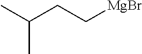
CC(CC[MgBr])C
